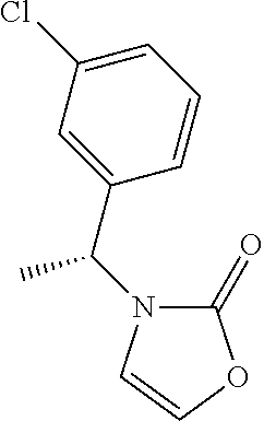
N1(C(C2=CC(Cl)=CC=C2)C)C(=O)OC=C1
